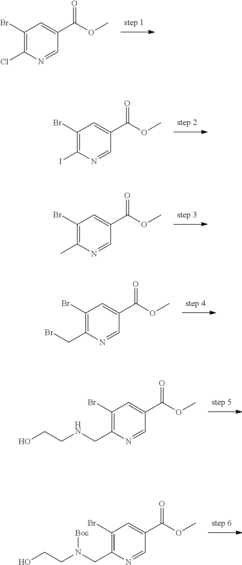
C1(Br)=C(Cl)N=CC(C(OC)=O)=C1.C1(Br)=C(I)N=CC(C(OC)=O)=C1.C1(Br)=C(C)N=CC(C(OC)=O)=C1.C1(Br)=C(CBr)N=CC(C(OC)=O)=C1.C1(Br)=C(CNCCO)N=CC(C(OC)=O)=C1.C1(Br)=C(CN(CCO)[Boc])N=CC(C(OC)=O)=C1
